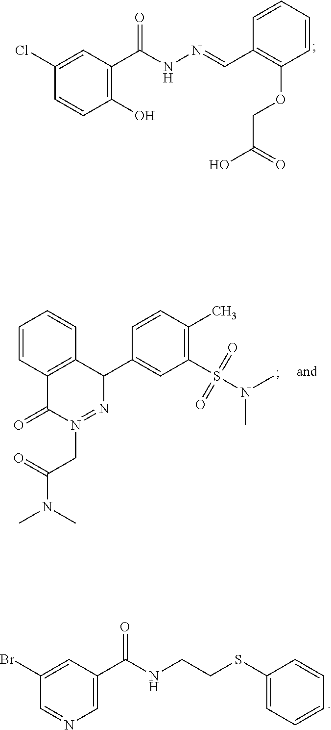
C1(O)=C(C(NN=CC2=C(OCC(O)=O)C=CC=C2)=O)C=C(Cl)C=C1.C1=CC2=C(C=C1)C(C1=CC(S(=O)(=O)N(C)C)=C(C)C=C1)N=N(CC(=O)N(C)C)C2=O.C1=C(C(NCCSC2=CC=CC=C2)=O)C=C(Br)C=N1
